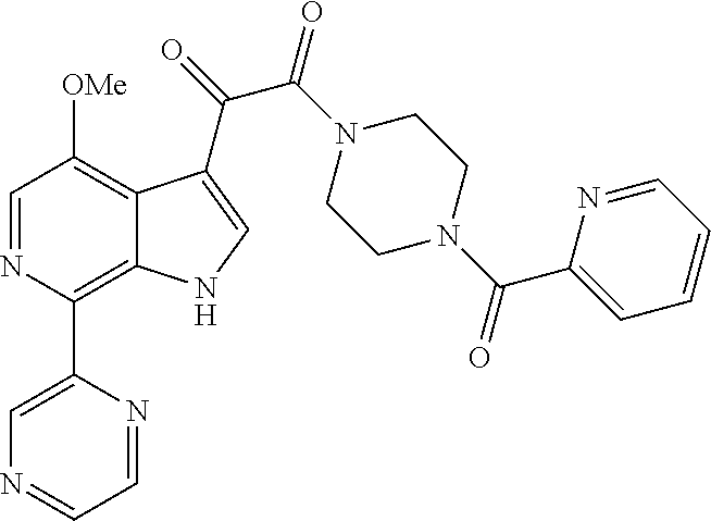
N1=CC=NC(C2=C3C(=C([OMe])C=N2)C(C(=O)C(N2CCN(C(C4=CC=CC=N4)=O)CC2)=O)=CN3)=C1
